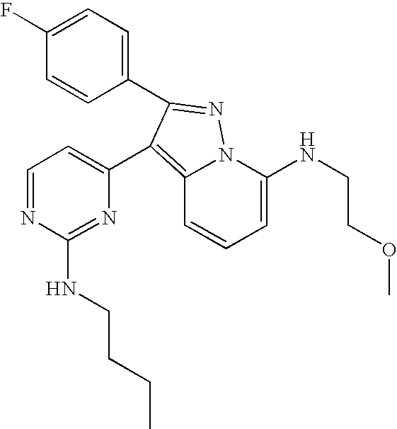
C12=C(C3=CC=NC(NCCCC)=N3)C(C3=CC=C(F)C=C3)=NN1C(NCCOC)=CC=C2
